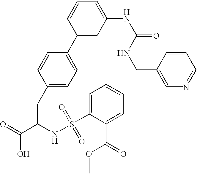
C1(CC(C(=O)O)NS(C2=CC=CC=C2C(=O)OC)(=O)=O)=CC=C(C2=CC(NC(=O)NCC3=CN=CC=C3)=CC=C2)C=C1
